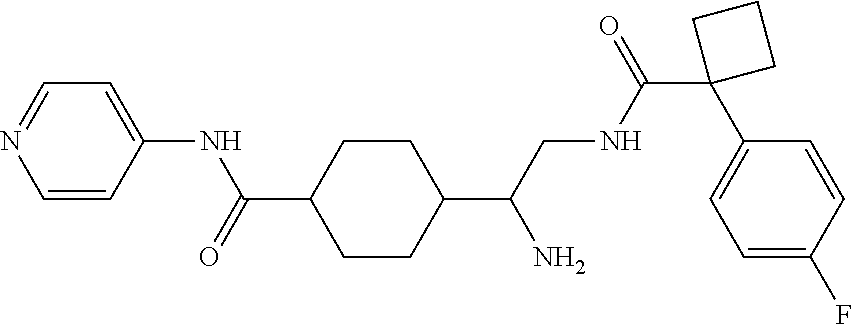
C1(C(CNC(C2(C3=CC=C(F)C=C3)CCC2)=O)N)CCC(C(=O)NC2=CC=NC=C2)CC1
